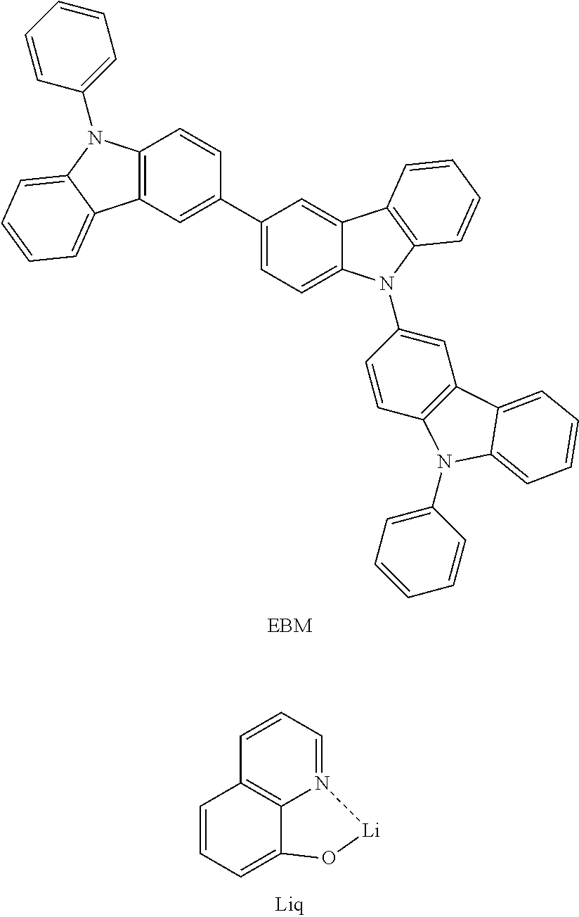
C12=C(C=C(C3=CC=C4C(=C3)C3=C(N4C4=CC5=C(C=C4)N(C4=CC=CC=C4)C4=CC=CC=C54)C=CC=C3)C=C1)C1=CC=CC=C1N2C1=CC=CC=C1.N12=CC=CC3=C1C(=CC=C3)O[Li]2
